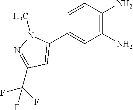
C1(C2=CC(C(F)(F)F)=NN2C)=CC(N)=C(N)C=C1
